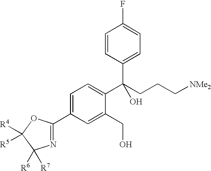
C1=C(C2=NC([R6])([R7])C([R4])([R5])O2)C=C(CO)C(C(CCC[NMe2])(C2=CC=C(F)C=C2)O)=C1
